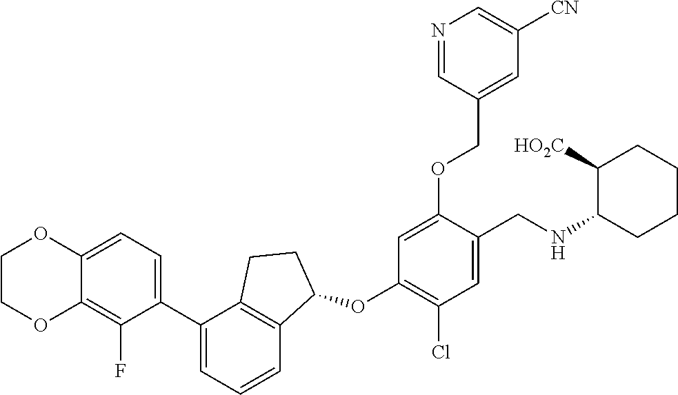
C12=C(F)C(C3=CC=CC4=C3CCC4OC3=C(Cl)C=C(CNC4CCCCC4[HO2C])C(OCC4=CC([CN])=CN=C4)=C3)=CC=C1OCCO2
